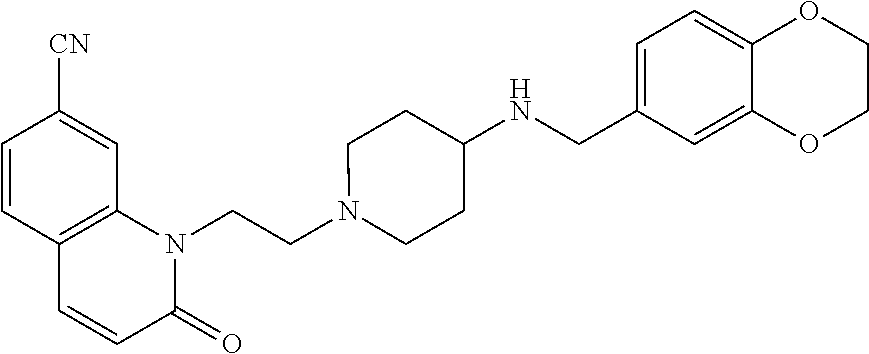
C1=CC2=C(C=C1[CN])N(CCN1CCC(NCC3=CC=C4C(=C3)OCCO4)CC1)C(=O)C=C2
